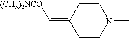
C1CN(C)CCC1=C[(CH3)2NCO]
